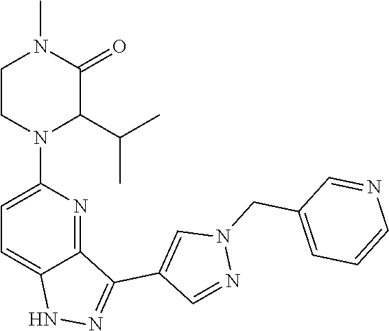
C12=NC(N3C(C(C)C)C(=O)N(C)CC3)=CC=C1NN=C2C1=CN(CC2=CC=CN=C2)N=C1
